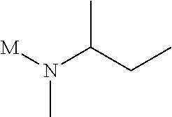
[M]N(C(CC)C)C
